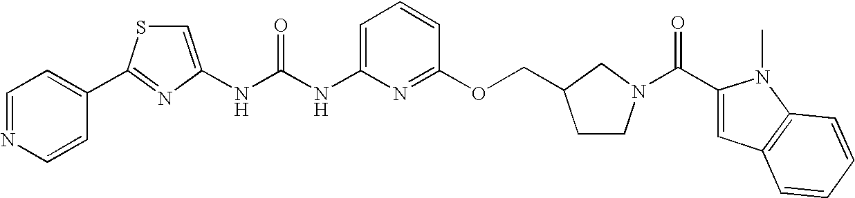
N(C(NC1=CC=CC(OCC2CCN(C(=O)C3=CC4=C(N3C)C=CC=C4)C2)=N1)=O)C1=CSC(C2=CC=NC=C2)=N1
